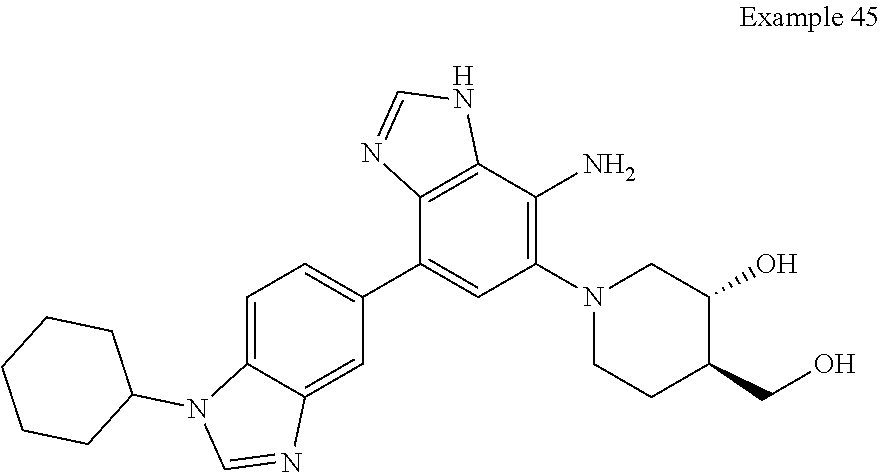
C12=C(C(C3=CC=C4C(=C3)N=CN4C3CCCCC3)=CC(N3CCC(CO)C(O)C3)=C1N)N=CN2
